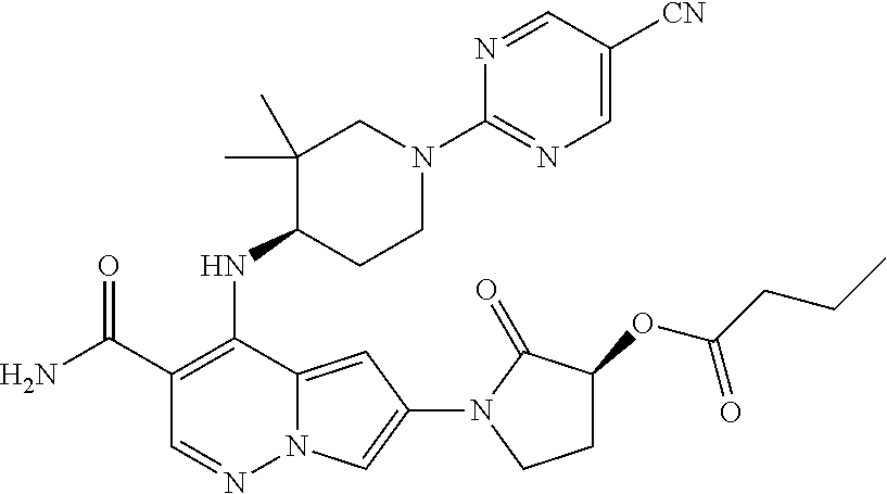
C1(C(N)=O)=C(NC2C(C)(C)CN(C3=NC=C([CN])C=N3)CC2)C2=CC(N3C(=O)C(OC(CCC)=O)CC3)=CN2N=C1
